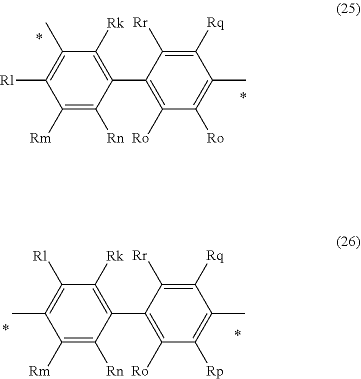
C1([Rm])=C([Rn])C(C2=C([Ro])C([Ro])=C(C)C([Rq])=C2[Rr])=C([Rk])C(C)=C1[Rl].C1([Rm])=C([Rn])C(C2=C([Ro])C([Rp])=C(C)C([Rq])=C2[Rr])=C([Rk])C([Rl])=C1C
